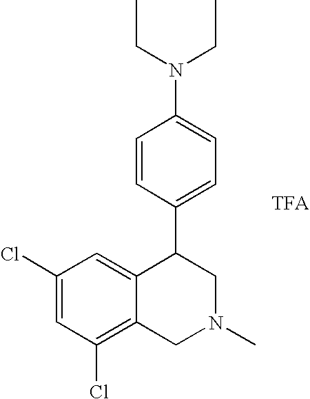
C1(Cl)=CC(Cl)=C2C(=C1)C(C1=CC=C(N(CC)CC)C=C1)CN(C)C2.[TFA]
